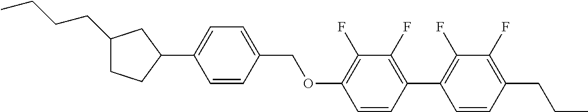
C1(CCCC)CCC(C2=CC=C(COC3=C(F)C(F)=C(C4=C(F)C(F)=C(CCC)C=C4)C=C3)C=C2)C1
